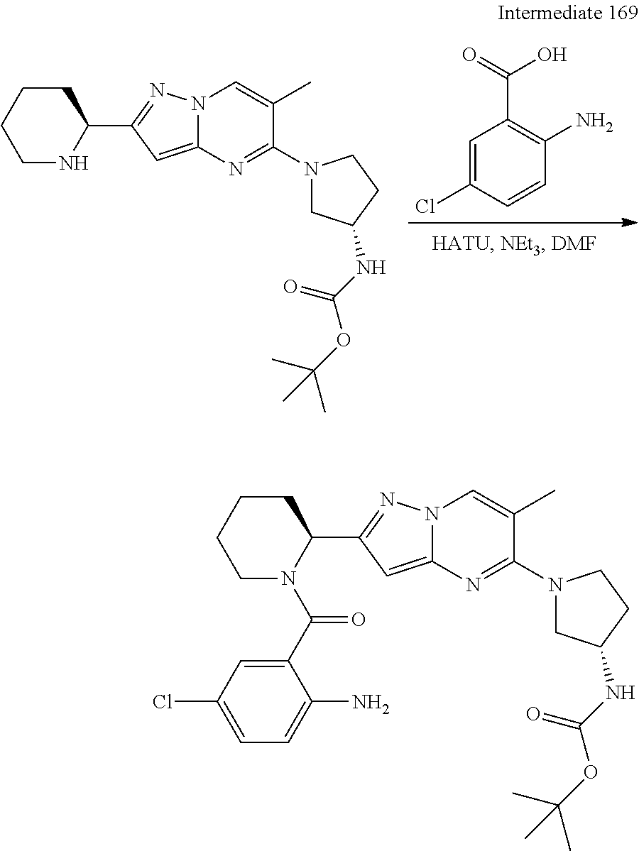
C1(N)=C(C(=O)O)C=C(Cl)C=C1.N1C(C2=NN3C(=C2)N=C(N2CC(NC(OC(C)(C)C)=O)CC2)C(C)=C3)CCCC1.C1(C(N2C(C3=NN4C(=C3)N=C(N3CC(NC(OC(C)(C)C)=O)CC3)C(C)=C4)CCCC2)=O)=CC(Cl)=CC=C1N
